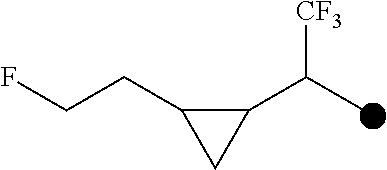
C1(C(C)[CF3])C(CCF)C1
